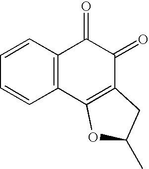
C1=CC=CC2=C1C(=O)C(=O)C1=C2OC(C)C1
